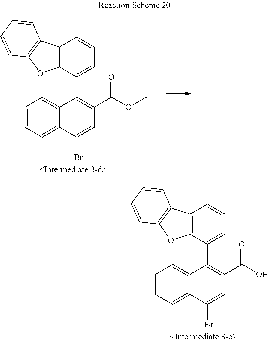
C1=CC=C2C(=C1)C(C1=CC=CC3=C1OC1=C3C=CC=C1)=C(C(O)=O)C=C2Br.C1=CC=C2C(=C1)C(C1=CC=CC3=C1OC1=C3C=CC=C1)=C(C(OC)=O)C=C2Br
